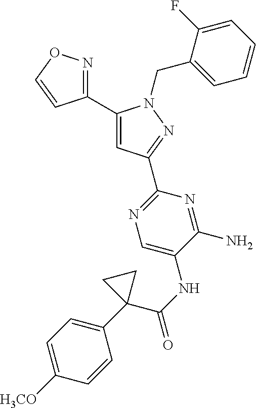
C1(C2=CC(C3=NC=C(NC(=O)C4(C5=CC=C([H3CO])C=C5)CC4)C(N)=N3)=NN2CC2=CC=CC=C2F)=NOC=C1
